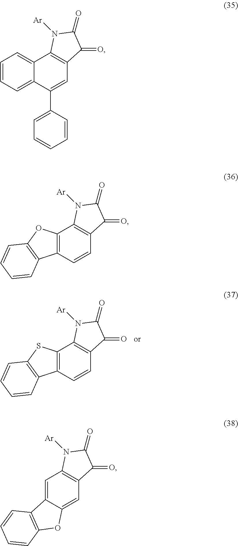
C12=C(C3=C(C=C1)C(=O)C(=O)N3[Ar])SC1=C2C=CC=C1.C1=CC=C2C(=C1)C1=C(C=C2C2=CC=CC=C2)C(=O)C(=O)N1[Ar].C12=C(C3=C(C=C1)C(=O)C(=O)N3[Ar])OC1=C2C=CC=C1.C12=CC3=C(C=C1OC1=C2C=CC=C1)C(=O)C(=O)N3[Ar]
